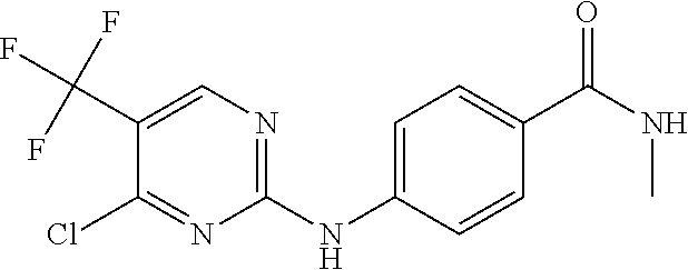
C1(NC2=CC=C(C(NC)=O)C=C2)=NC=C(C(F)(F)F)C(Cl)=N1
